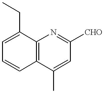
C1=C(CC)C2=C(C=C1)C(C)=CC([CHO])=N2
